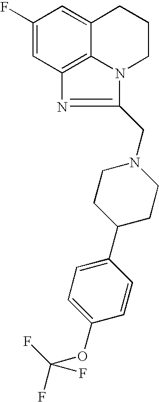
C1(F)=CC2=C3C(=C1)CCCN3C(CN1CCC(C3=CC=C(OC(F)(F)F)C=C3)CC1)=N2
